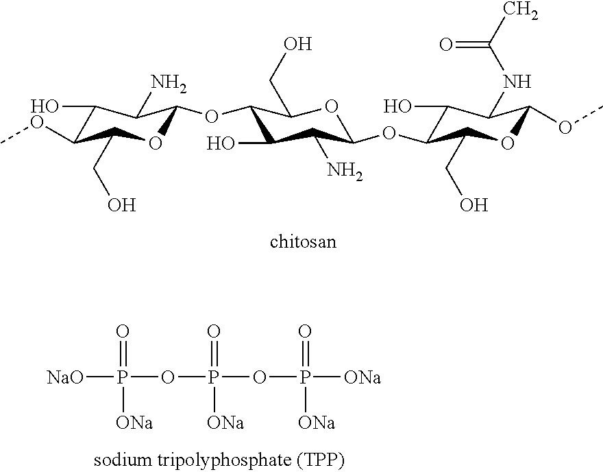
C1(O)C(OC)C(CO)OC(OC2C(O)C(N)C(OC3C(O)C(NC(C)=O)C(OC)OC3CO)OC2CO)C1N.[NaO]P(OP(=O)(OP(=O)([ONa])[ONa])[ONa])(=O)[ONa]
